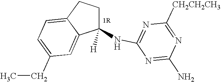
C1(NC2=NC([CH2CH2CH3])=NC(N)=N2)([H])CCC2=CC=C(CC)C=C12
